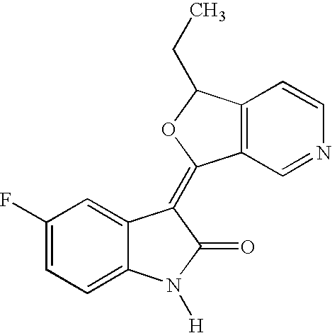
C1(F)=CC=C2C(=C1)C(=C1C3=C(C(CC)O1)C=CN=C3)C(=O)N2[H]
